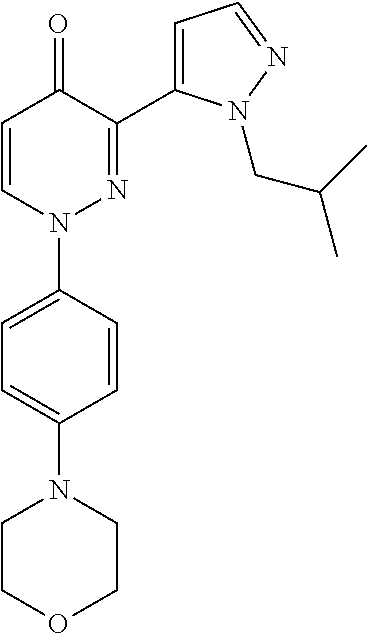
C1=C(N2CCOCC2)C=CC(N2N=C(C3=CC=NN3CC(C)C)C(=O)C=C2)=C1
